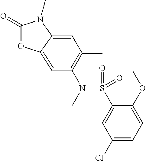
C1(=O)OC2=CC(N(S(C3=CC(Cl)=CC=C3OC)(=O)=O)C)=C(C)C=C2N1C
